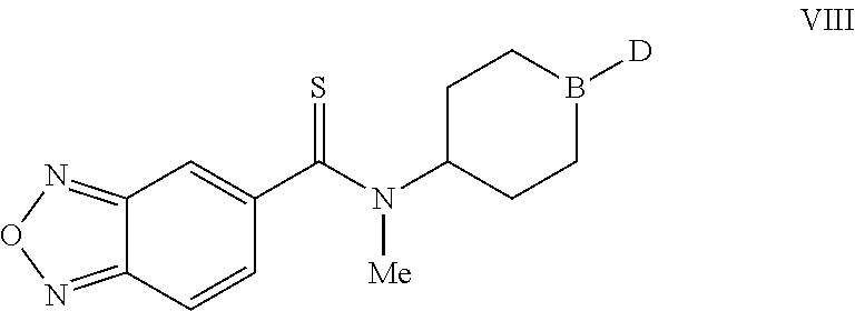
C12=NON=C1C=CC(C(N(C1CCB([D])CC1)[Me])=S)=C2
